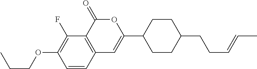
C1=CC2=C(C(F)=C1OCCC)C(=O)OC(C1CCC(CCC=CC)CC1)=C2
